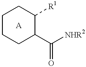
C1CCC(C([NHR2])=O)C([R1])C1.[A]
